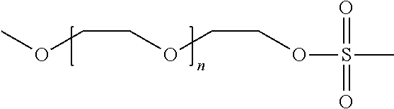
COCCOCCOS(C)(=O)=O
